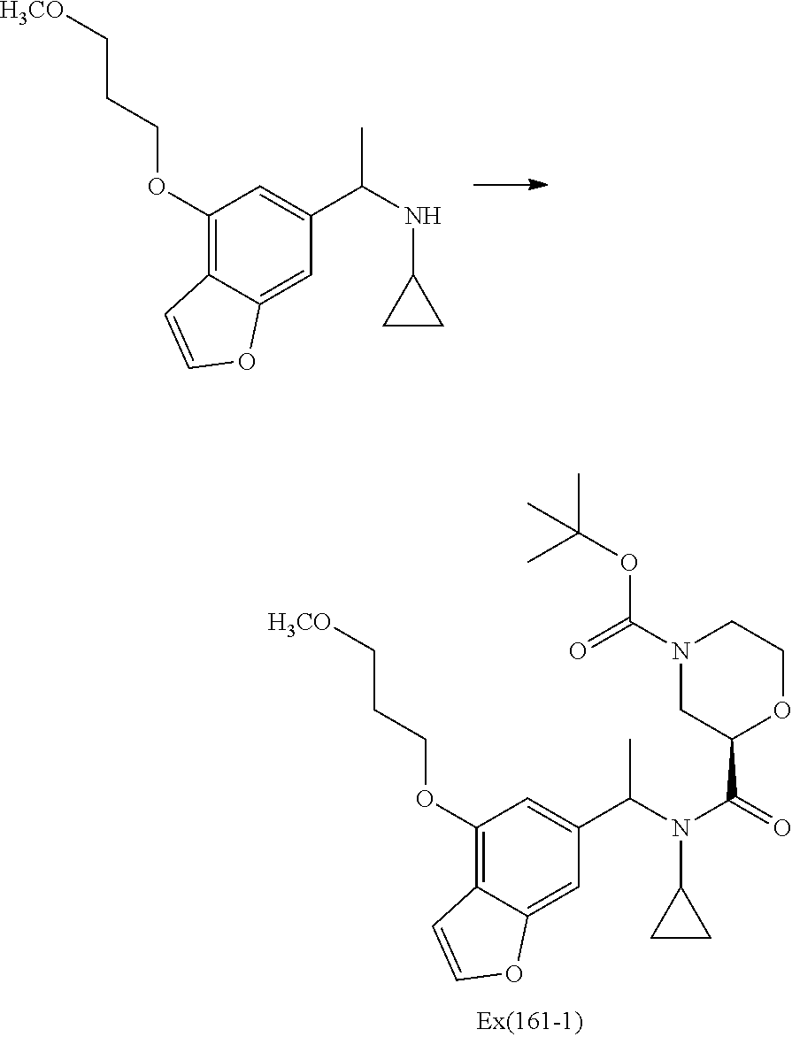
C1(OCCC[H3CO])=C2C(=CC(C(N(C(=O)C3OCCN(C(=O)OC(C)(C)C)C3)C3CC3)C)=C1)OC=C2.C1(OCCC[H3CO])=C2C(=CC(C(NC3CC3)C)=C1)OC=C2
